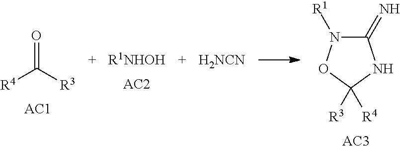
O=C([R3])[R4].[R1NHOH].C1(=N)N([R1])OC([R4])([R3])N1.[H2NCN]
